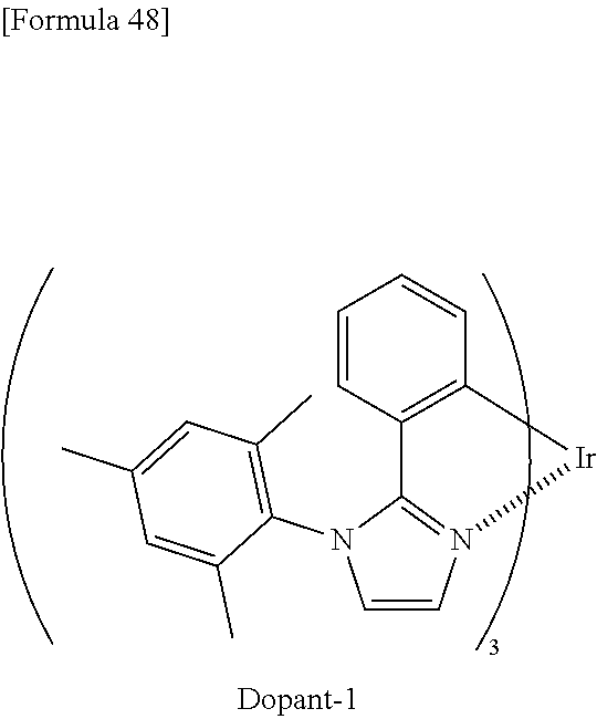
C1=CC2=C(C=C1)[Ir]N1=C2N(C2=C(C)C=C(C)C=C2C)C=C1
